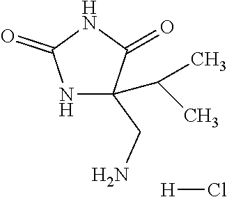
N1C(CN)(C(C)C)C(=O)NC1=O.[H]Cl
